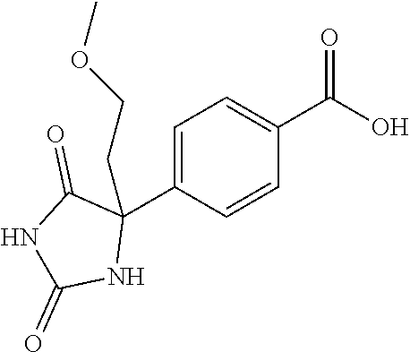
C1=C(C2(CCOC)C(=O)NC(=O)N2)C=CC(C(O)=O)=C1
